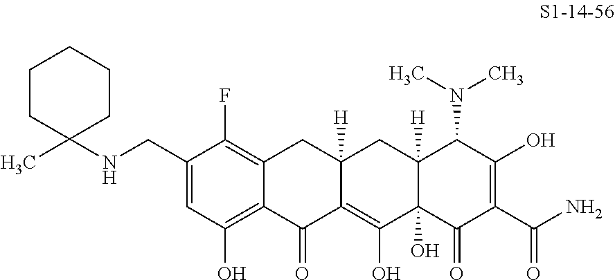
N(CC1=CC(O)=C2C(=C1F)CC1([H])C(=C(O)C3(O)C([H])(C1)C(N(C)C)C(O)=C(C(N)=O)C3=O)C2=O)C1(C)CCCCC1
